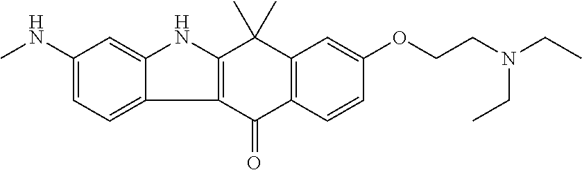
C1(NC)=CC=C2C(=C1)NC1=C2C(=O)C2=C(C1(C)C)C=C(OCCN(CC)CC)C=C2
